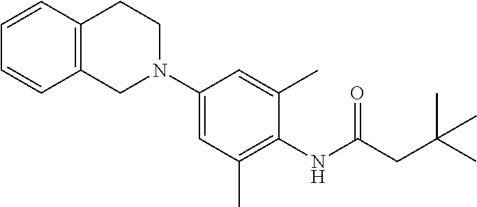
C1=CC2=C(C=C1)CN(C1=CC(C)=C(NC(CC(C)(C)C)=O)C(C)=C1)CC2
